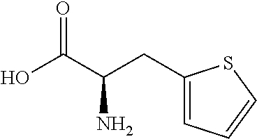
OC(C(CC1=CC=CS1)N)=O
